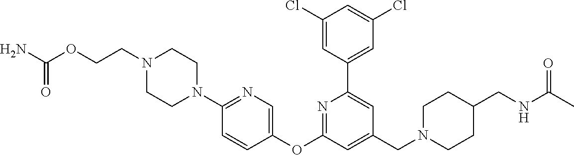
C1(Cl)=CC(C2=CC(CN3CCC(CNC(C)=O)CC3)=CC(OC3=CN=C(N4CCN(CCOC(N)=O)CC4)C=C3)=N2)=CC(Cl)=C1
